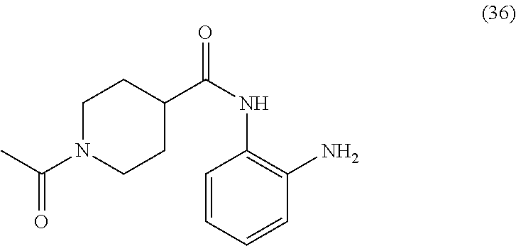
C1=CC(NC(=O)C2CCN(C(C)=O)CC2)=C(N)C=C1
